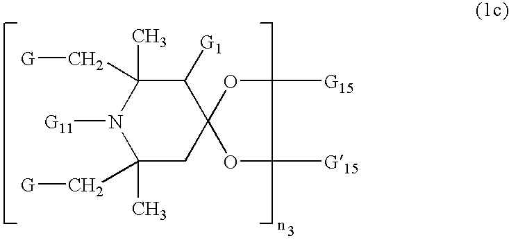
C1(C)(C[G])CC(O[G15])(O[G15])C([G1])C(C)(C[G])N1[G11]
